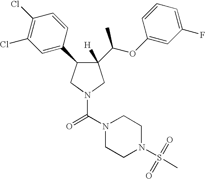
C1(C(OC2=CC(F)=CC=C2)C)([H])C(C2=CC(Cl)=C(Cl)C=C2)CN(C(N2CCN(S(C)(=O)=O)CC2)=O)C1
